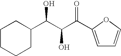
C1(C(C(C(=O)C2=CC=CO2)O)O)CCCCC1
